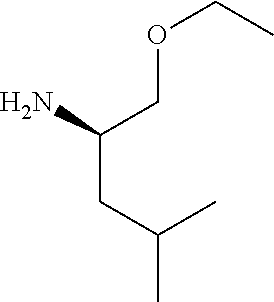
C(CC(C)C)(N)COCC
